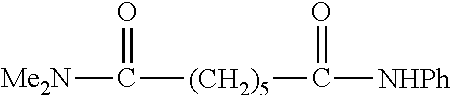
[Me2N]C([(CH2)5]C([NHPh])=O)=O
